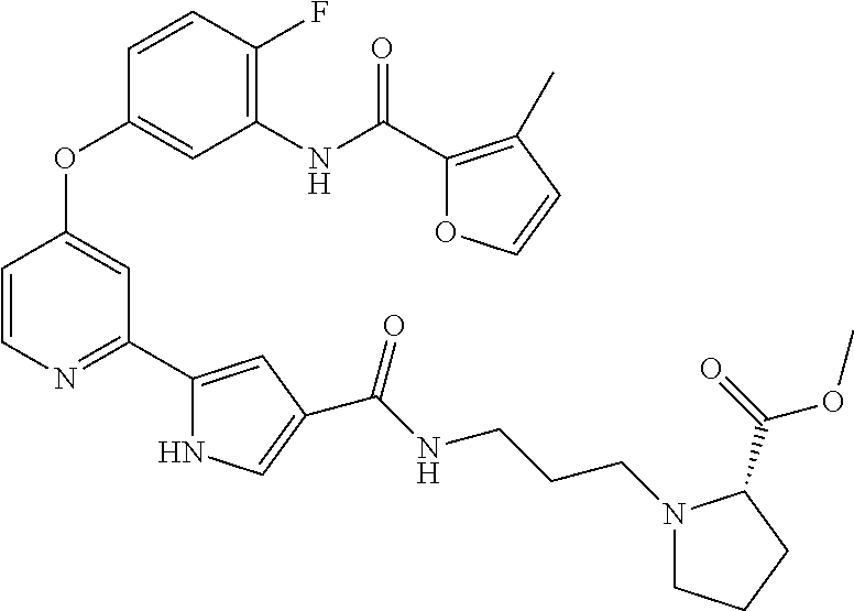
C1(F)=C(NC(C2=C(C)C=CO2)=O)C=C(OC2=CC(C3=CC(C(NCCCN4CCCC4C(=O)OC)=O)=CN3)=NC=C2)C=C1
